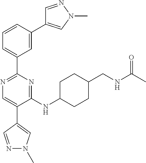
N1=C(C2=CC=CC(C3=CN(C)N=C3)=C2)N=C(NC2CCC(CNC(C)=O)CC2)C(C2=CN(C)N=C2)=C1
